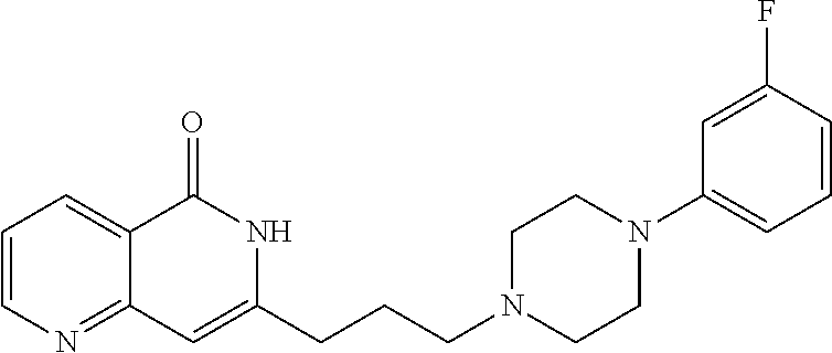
C1=CN=C2C(=C1)C(=O)NC(CCCN1CCN(C3=CC=CC(F)=C3)CC1)=C2
